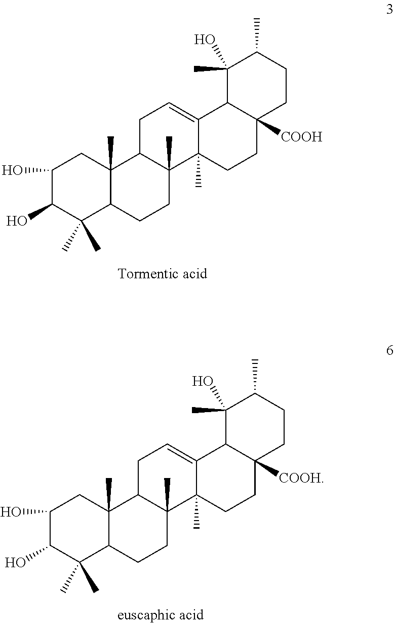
C1(O)C(O)C(C)(C)C2C(C)(C1)C1C(C)(CC2)C2(C)C(=CC1)C1C([COOH])(CC2)CCC(C)C1(O)C.C1(O)C(O)C(C)(C)C2C(C)(C1)C1C(C)(CC2)C2(C)C(=CC1)C1C([COOH])(CC2)CCC(C)C1(O)C
